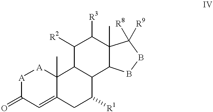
[A]1C(=O)C=C2C(C)([A]1)C1C(C([R1])C2)C2C(C)(C([R3])C1[R2])C([R8])([R9])BB2
